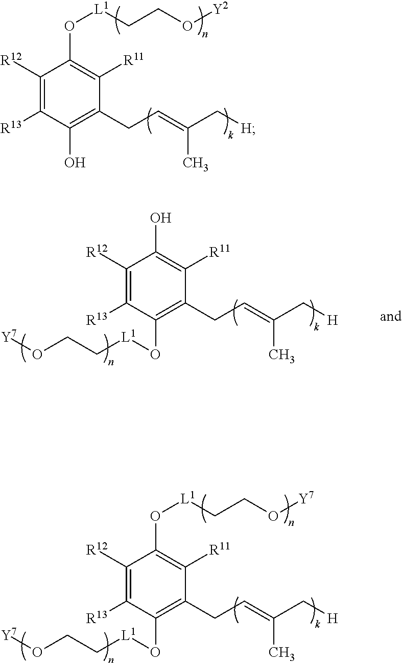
C1([R12])=C([R13])C(O)=C(CC=C(C[H])C)C([R11])=C1O[L1]CCO[Y2].C1([R12])=C([R13])C(O[L1]CCO[Y7])=C(CC=C(C[H])C)C([R11])=C1O.C1([R12])=C([R13])C(O[L1]CCO[Y7])=C(CC=C(C[H])C)C([R11])=C1O[L1]CCO[Y7]
